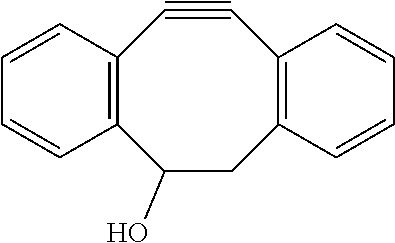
C1#CC2=C(CC(O)C3=C1C=CC=C3)C=CC=C2
